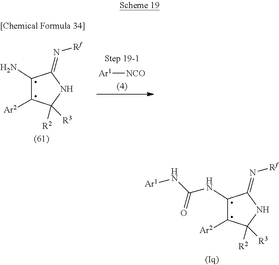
C1(N)C([Ar2])C([R2])([R3])NC1=N[Rf].[Ar1][NCO].C1(NC(N[Ar1])=O)C([Ar2])C([R2])([R3])NC1=N[Rf]
